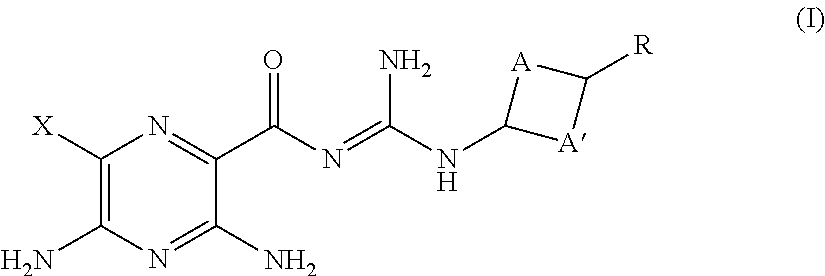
C1([X])=C(N)N=C(N)C(C(N=C(N)NC2[A]C([R])[A]2)=O)=N1
